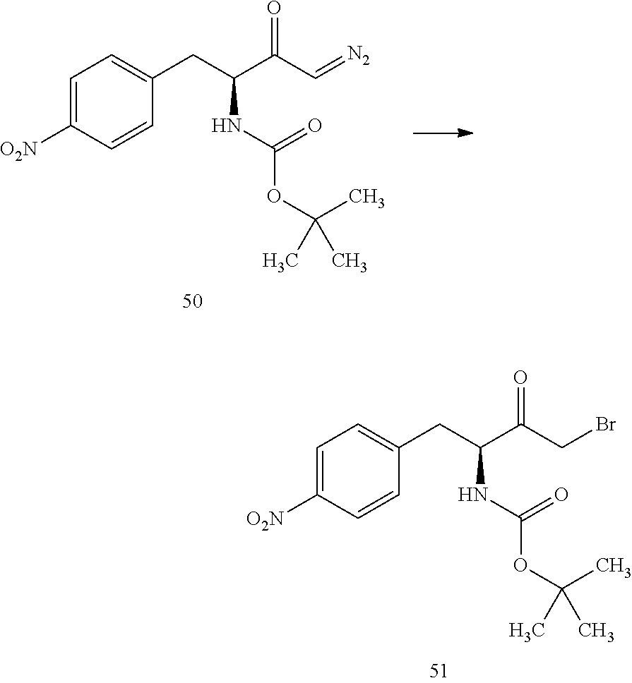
C1=C([O2N])C=CC(CC(NC(OC(C)(C)C)=O)C(C=[N2])=O)=C1.C1=C([O2N])C=CC(CC(NC(OC(C)(C)C)=O)C(CBr)=O)=C1
